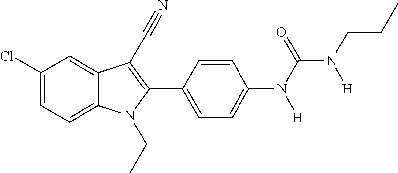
C1(Cl)=CC=C2C(=C1)C(C#N)=C(C1=CC=C(N(C(N(CCC)[H])=O)[H])C=C1)N2CC
